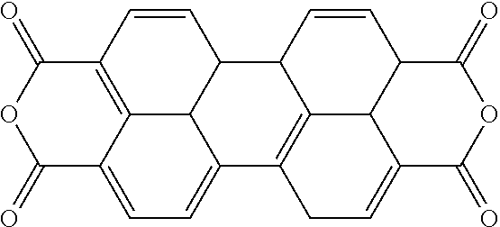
C12C3C4C(=CC=C5C4=C(C=C3)C(=O)OC5=O)C3=C1C1C(=CC3)C(=O)OC(=O)C1C=C2
